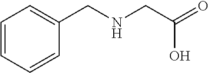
C1=CC=CC(CNCC(O)=O)=C1
